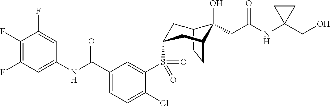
C12CCC(CC(S(C3=CC(C(NC4=CC(F)=C(F)C(F)=C4)=O)=CC=C3Cl)(=O)=O)C1)C2(O)CC(NC1(CO)CC1)=O
